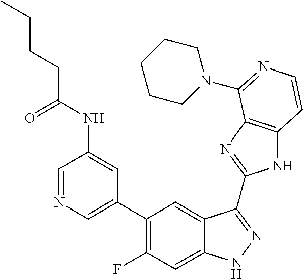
C1=C(C2=C(F)C=C3C(=C2)C(C2=NC4=C(N2)C=CN=C4N2CCCCC2)=NN3)C=C(NC(CCCC)=O)C=N1
